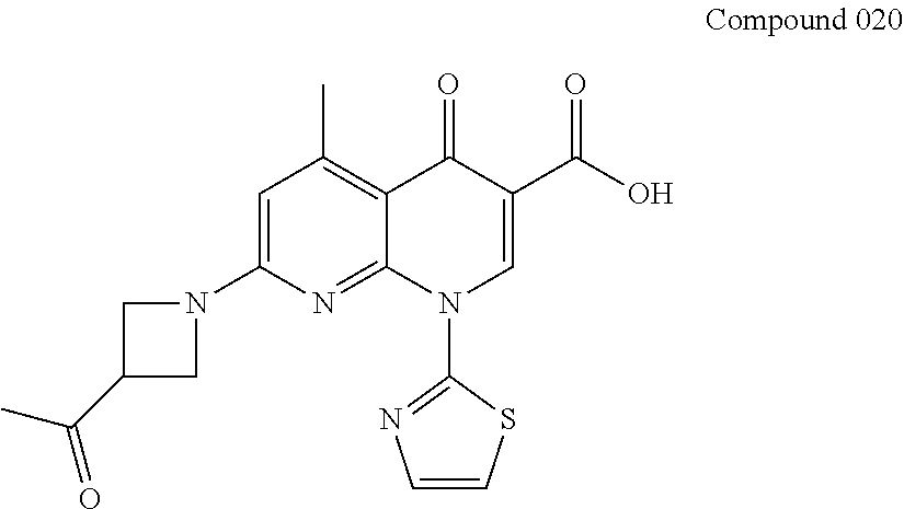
C12=C(C)C=C(N3CC(C(=O)C)C3)N=C1N(C1=NC=CS1)C=C(C(=O)O)C2=O
